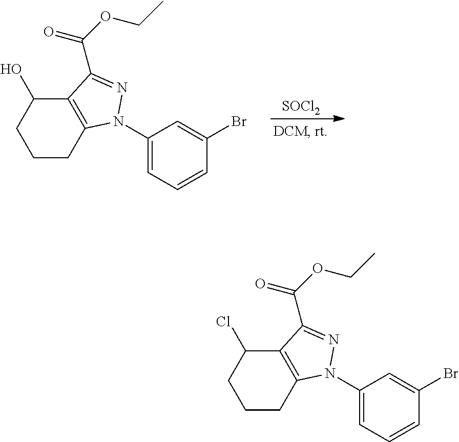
[SOCl2].C1CC2=C(C(O)C1)C(C(OCC)=O)=NN2C1=CC=CC(Br)=C1.C1CC2=C(C(Cl)C1)C(C(OCC)=O)=NN2C1=CC=CC(Br)=C1
